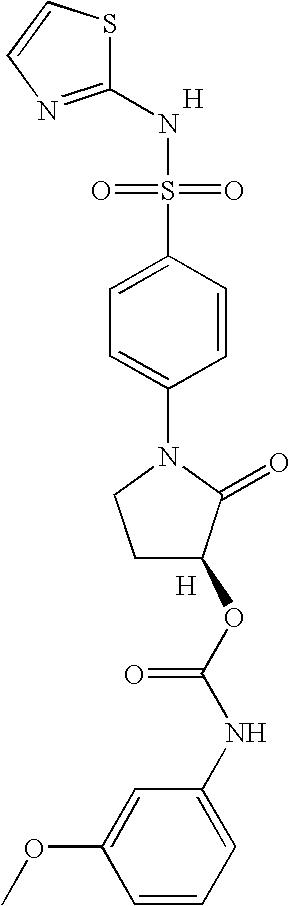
[H].S1C(NS(=O)(=O)C2=CC=C(N3CCC(OC(NC4=CC=CC(OC)=C4)=O)C3=O)C=C2)=NC=C1.[H]
